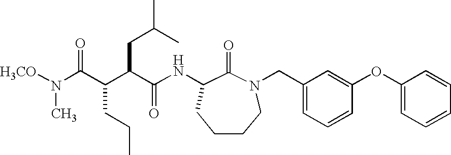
N(C(C(CCC)C(CC(C)C)C(NC1C(=O)N(CC2=CC=CC(OC3=CC=CC=C3)=C2)CCCC1)=O)=O)([H3CO])C
